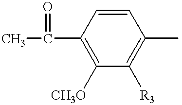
CC(C1=C([CH3O])C([R3])=C(C)C=C1)=O
